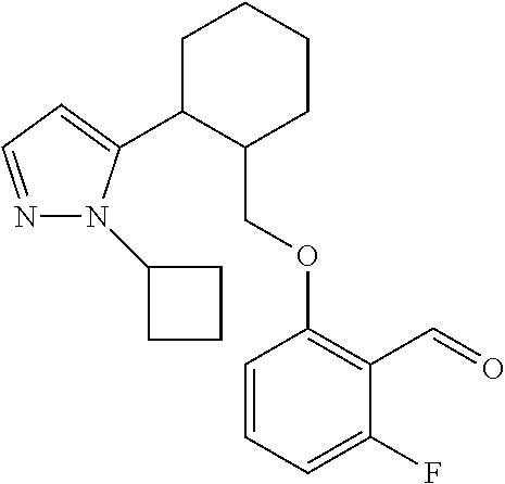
C1C(C2=CC=NN2C2CCC2)C(COC2=C(C=O)C(F)=CC=C2)CCC1
